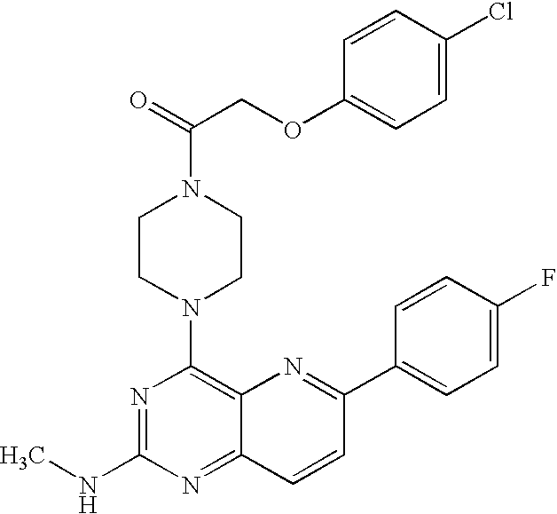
N1=C(NC)N=C2C(=C1N1CCN(C(COC3=CC=C(Cl)C=C3)=O)CC1)N=C(C1=CC=C(F)C=C1)C=C2
